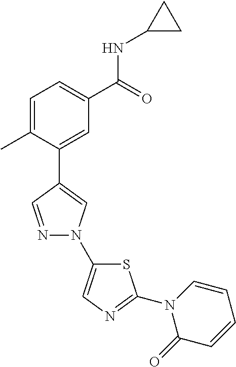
C1=C(C)C(C2=CN(C3=CN=C(N4C(=O)C=CC=C4)S3)N=C2)=CC(C(=O)NC2CC2)=C1
